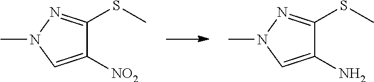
C1(SC)=NN(C)C=C1[NO2].C1(SC)=NN(C)C=C1N
